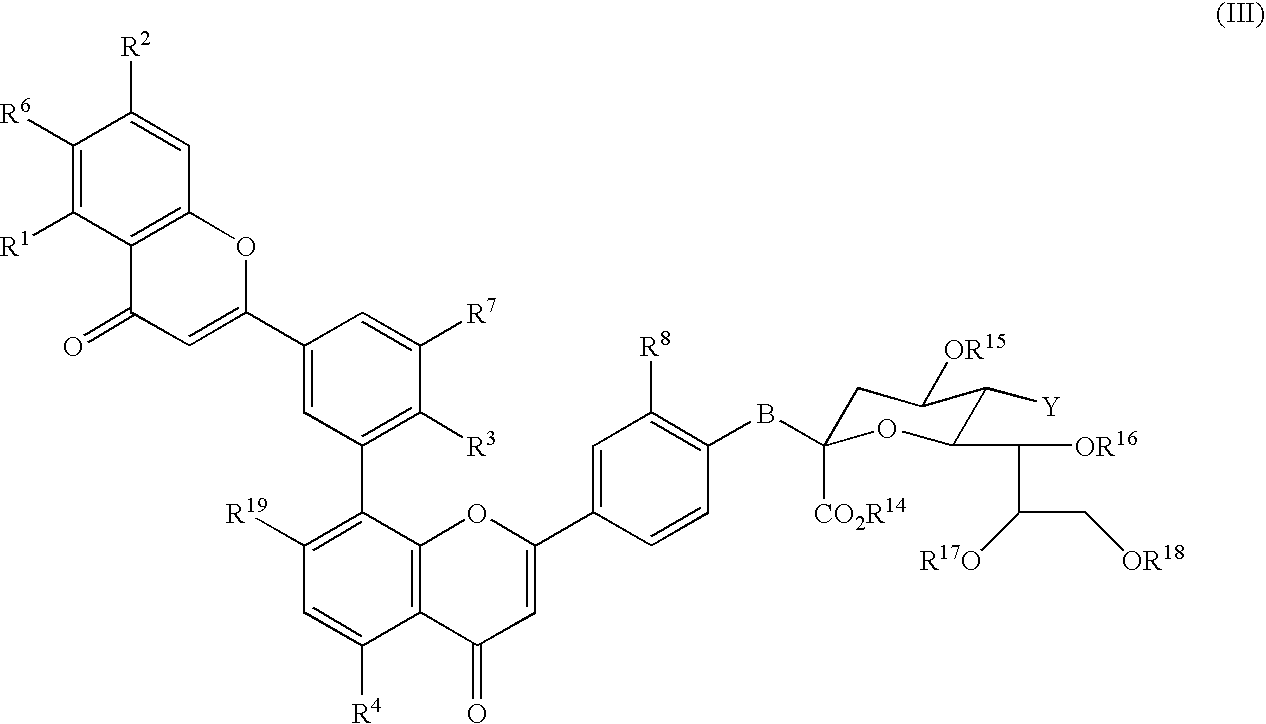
C1([R6])=C([R1])C2=C(C=C1[R2])OC(C1=CC(C3=C([R19])C=C([R4])C4=C3OC(C3=CC([R8])=C(BC5([CO2R14])CC([OR15])C([Y])C(C([OR16])C(C[OR18])[R17O])O5)C=C3)=CC4=O)=C([R3])C([R7])=C1)=CC2=O
